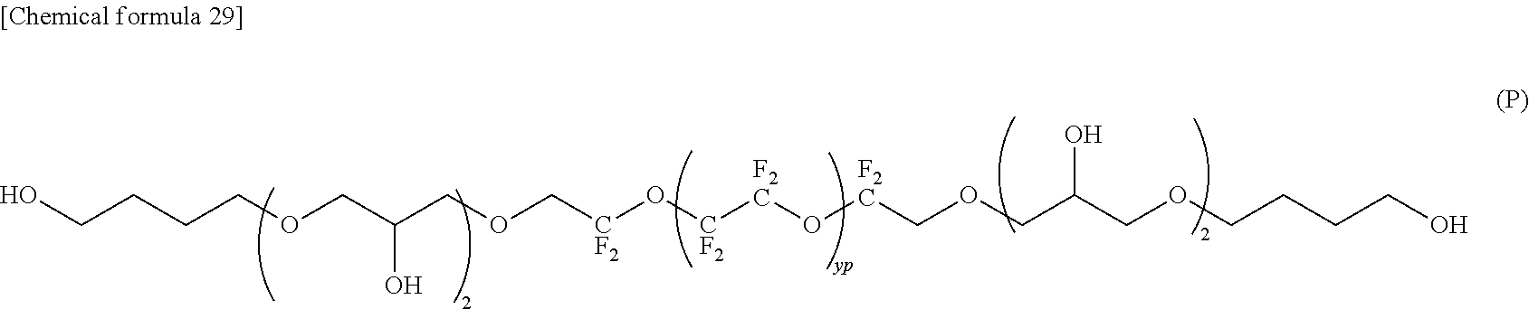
OCCCCOCC(COC[F2C]O[F2C][CF2]O[CF2]COCC(COCCCCO)O)O
